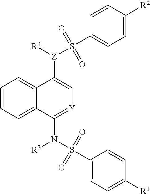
[Z](C1=C[Y]=C(N(S(C2=CC=C([R1])C=C2)(=O)=O)[R3])C2=CC=CC=C12)([R4])S(C1=CC=C([R2])C=C1)(=O)=O
